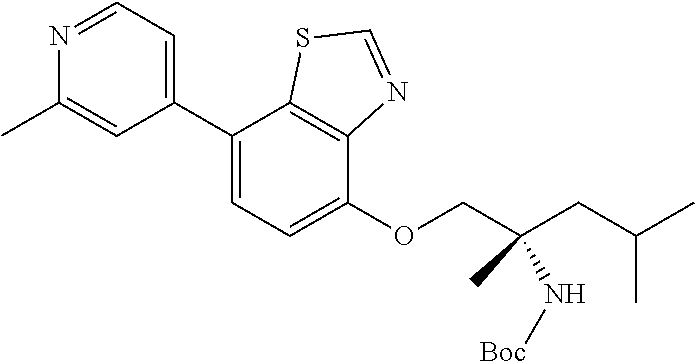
C1(C2=CC=C(OCC(CC(C)C)(C)N[Boc])C3=C2SC=N3)=CC=NC(C)=C1
